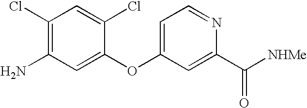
C1=C(OC2=CC=NC(C([NHMe])=O)=C2)C(Cl)=CC(Cl)=C1N
